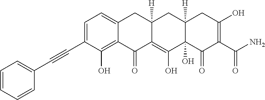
C1=C(C#CC2=CC=CC=C2)C(O)=C2C(=C1)CC1([H])C(=C(O)C3(O)C([H])(C1)CC(O)=C(C(N)=O)C3=O)C2=O
